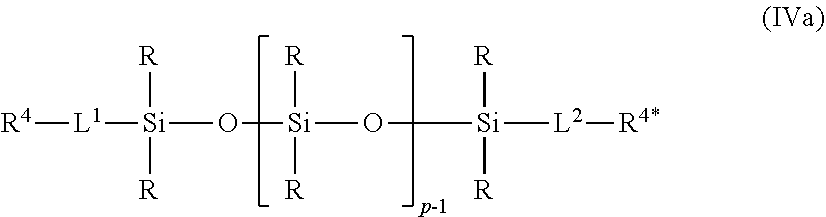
[R4][L1][Si]([R])([R])O[Si]([R])([R])O[Si]([R])([R])[L2][R4*]
